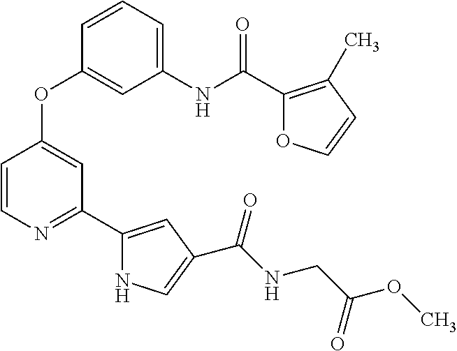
C1=CN=C(C2=CC(C(=O)NCC(=O)OC)=CN2)C=C1OC1=CC(NC(C2=C(C)C=CO2)=O)=CC=C1
